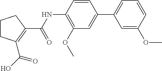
C1CC(C(=O)O)=C(C(=O)NC2=C(OC)C=C(C3=CC=CC(OC)=C3)C=C2)C1
